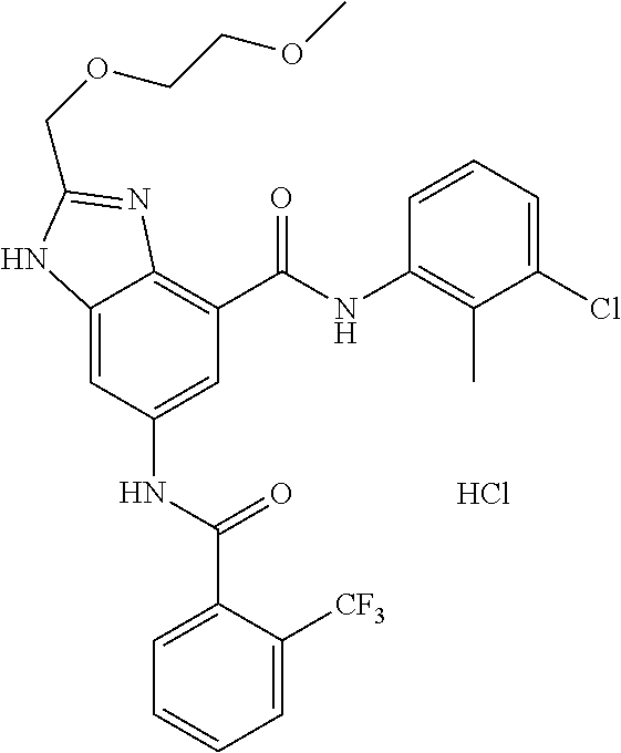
C12=CC(NC(C3=CC=CC=C3[CF3])=O)=CC(C(=O)NC3=C(C)C(Cl)=CC=C3)=C1N=C(COCCOC)N2.Cl
